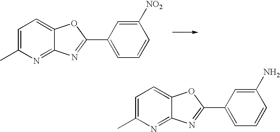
C1=C(C)N=C2C(=C1)OC(C1=CC=CC(N)=C1)=N2.C1=C(C)N=C2C(=C1)OC(C1=CC=CC([NO2])=C1)=N2
